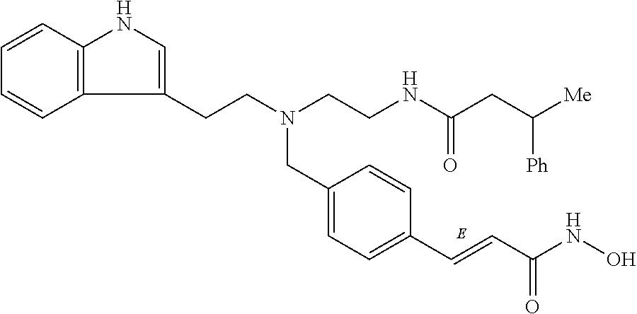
C1=C(CN(CCC2=CNC3=C2C=CC=C3)CCNC(=O)CC([Me])[Ph])C=CC(C=CC(NO)=O)=C1
